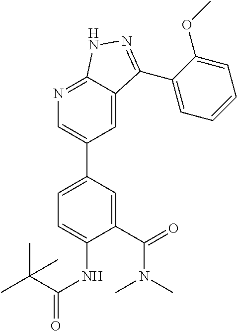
C1(C(N(C)C)=O)=CC(C2=CN=C3C(=C2)C(C2=CC=CC=C2OC)=NN3)=CC=C1NC(C(C)(C)C)=O
